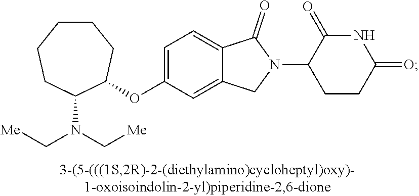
O(C1=CC=C2C(=C1)CN(C1CCC(=O)NC1=O)C2=O)C1C(N(C[Me])C[Me])CCCCC1
